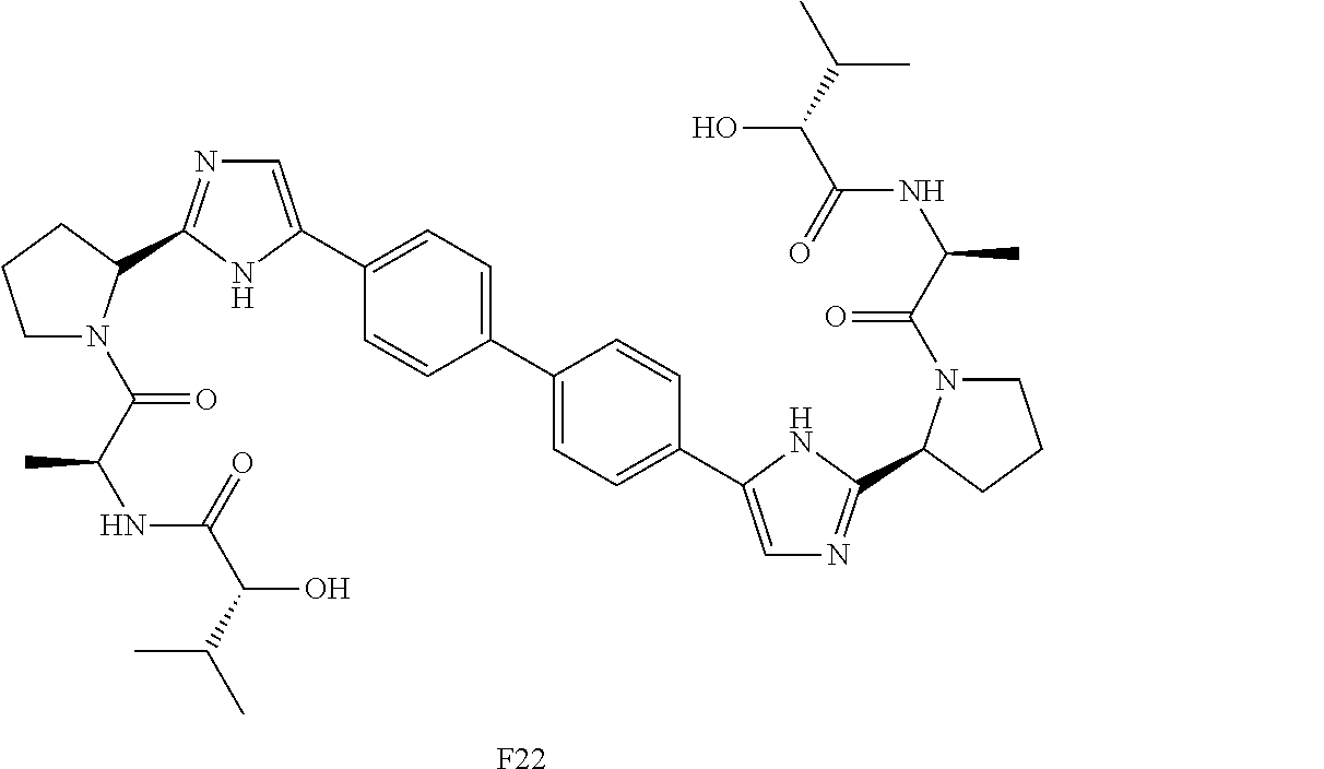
[F22].C1(C2=CN=C(C3N(C(C(NC(C(O)C(C)C)=O)C)=O)CCC3)N2)=CC=C(C2=CC=C(C3=CN=C(C4N(C(C(NC(C(O)C(C)C)=O)C)=O)CCC4)N3)C=C2)C=C1
